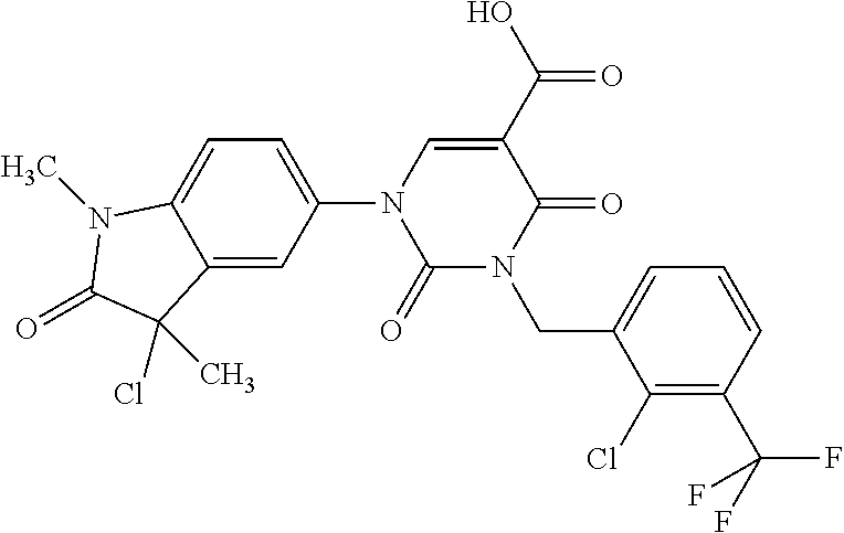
C1(=O)N(CC2=CC=CC(C(F)(F)F)=C2Cl)C(=O)C(C(O)=O)=CN1C1=CC=C2C(=C1)C(Cl)(C)C(=O)N2C
